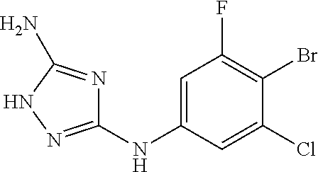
C1=C(NC2=NNC(N)=N2)C=C(Cl)C(Br)=C1F
